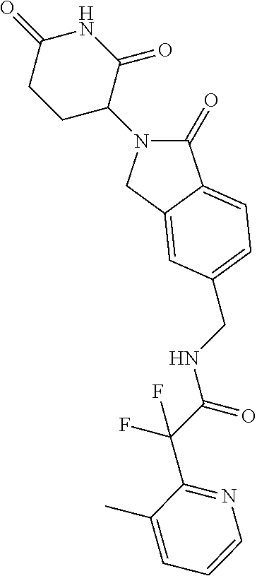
C1(=O)N(C2C(=O)NC(=O)CC2)CC2=CC(CNC(=O)C(F)(F)C3=NC=CC=C3C)=CC=C12
